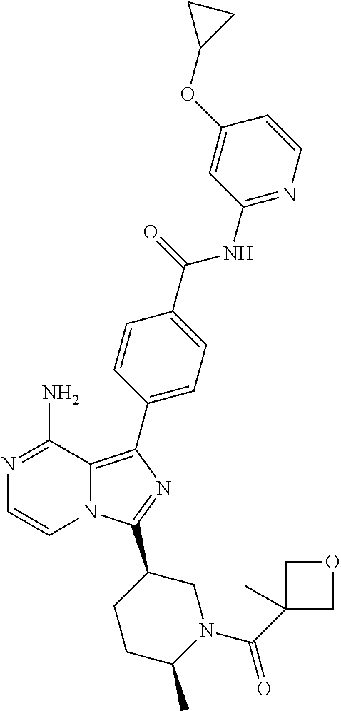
N12C(=C(C3=CC=C(C(=O)NC4=NC=CC(OC5CC5)=C4)C=C3)N=C1C1CCC(C)N(C(C3(C)COC3)=O)C1)C(N)=NC=C2
